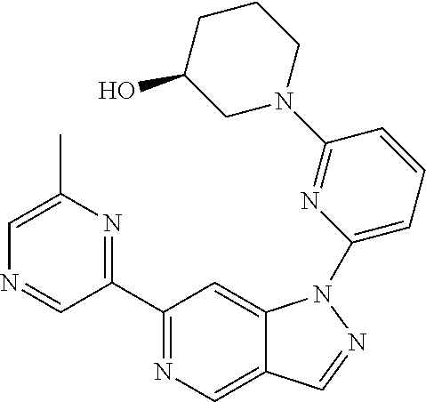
C1(C2=NC(C)=CN=C2)=NC=C2C(=C1)N(C1=CC=CC(N3CCCC(O)C3)=N1)N=C2
